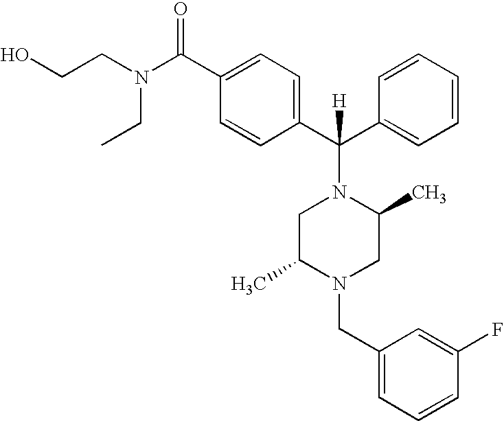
C(CN(C(=O)C1=CC=C(C(C2=CC=CC=C2)([H])N2CC(C)N(CC3=CC=CC(F)=C3)CC2C)C=C1)CC)O
